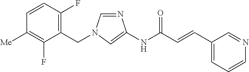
N1=CN(CC2=C(F)C=CC([Me])=C2F)C=C1NC(C=CC1=CC=CN=C1)=O
